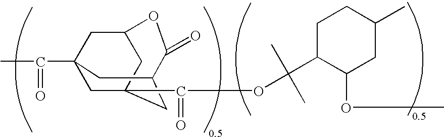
C(=O)(C12CC3(C(=O)OC(C4C(OC)CC(C)CC4)(C)C)CC(C(=O)OC(C1)C3)C2)C
